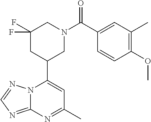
N12C(=NC=N1)N=C(C)C=C2C1CN(C(=O)C2=CC(C)=C(OC)C=C2)CC(F)(F)C1
